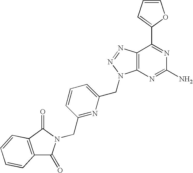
C1=CC=C(C2=NC(N)=NC3=C2N=NN3CC2=CC=CC(CN3C(=O)C4=C(C3=O)C=CC=C4)=N2)O1
